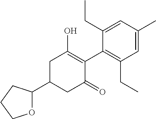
C1(C2CC(=O)C(C3=C(CC)C=C(C)C=C3CC)=C(O)C2)OCCC1
